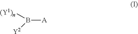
B([A])([(Y1)n])[Y2]
